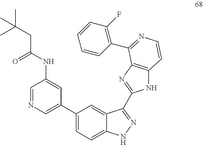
C(C(NC1=CC(C2=CC=C3C(=C2)C(C2=NC4=C(N2)C=CN=C4C2=C(F)C=CC=C2)=NN3)=CN=C1)=O)C(C)(C)C
